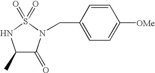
C1(C)C(=O)N(CC2=CC=C([OMe])C=C2)S(=O)(=O)N1
